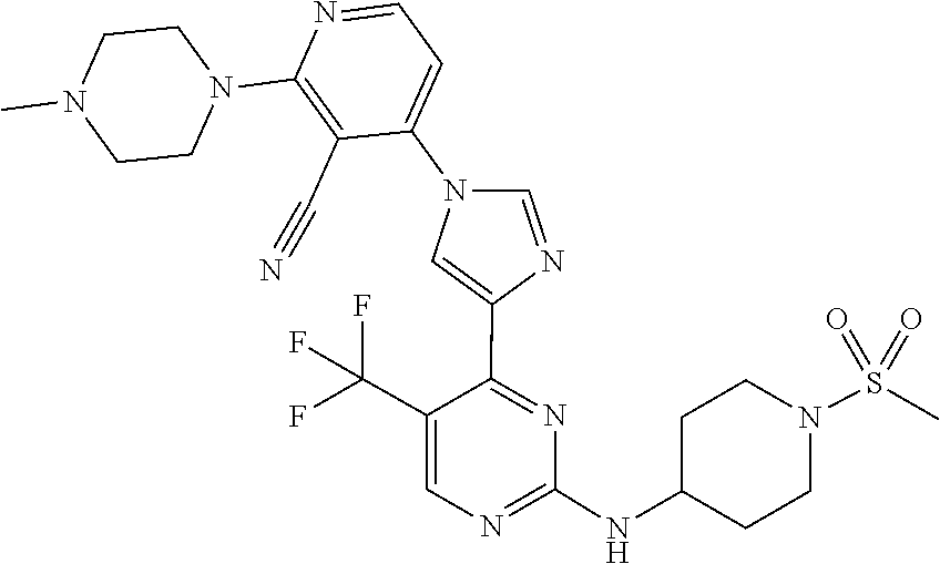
C1(NC2CCN(S(=O)(=O)C)CC2)=NC=C(C(F)(F)F)C(C2=CN(C3=CC=NC(N4CCN(C)CC4)=C3C#N)C=N2)=N1
